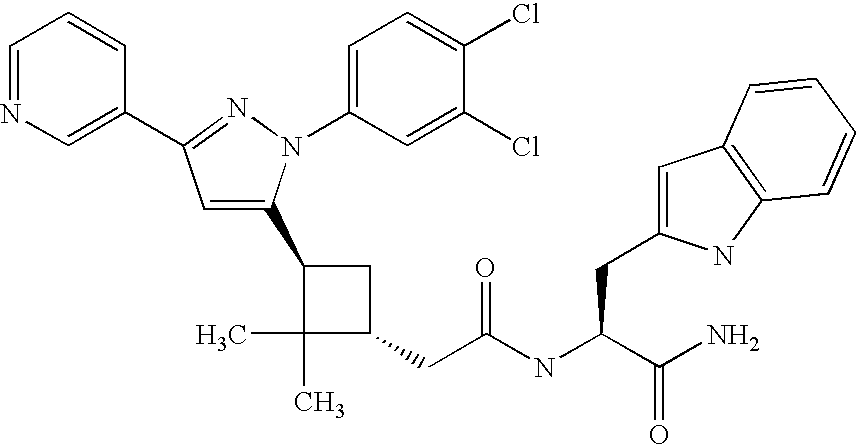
C1(C2=CC(C3=CN=CC=C3)=NN2C2=CC=C(Cl)C(Cl)=C2)C(C)(C)C(CC(=O)NC(CC2=CC3=C(N2)C=CC=C3)C(N)=O)C1
